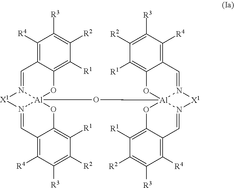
C1([R4])=C2C(=C([R1])C([R2])=C1[R3])O[Al]13(O[Al]456N(=CC7=C([R4])C([R3])=C([R2])C([R1])=C7O4)[X1]N5=CC4=C([R4])C([R3])=C([R2])C([R1])=C4O6)N(=C2)[X1]N1=CC1=C([R4])C([R3])=C([R2])C([R1])=C1O3
